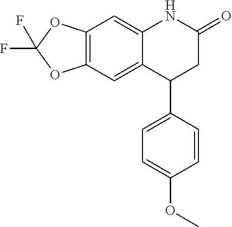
C12=C(C=C3C(=C1)NC(=O)CC3C1=CC=C(OC)C=C1)OC(F)(F)O2
